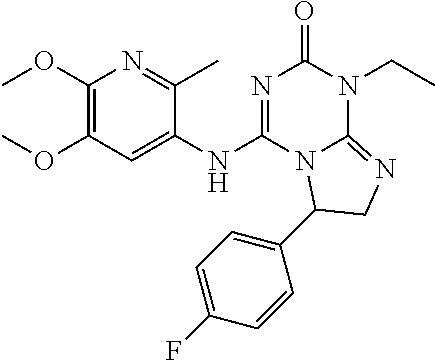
C1(OC)=C(OC)C=C(NC2=NC(=O)N(CC)C3=NCC(C4=CC=C(F)C=C4)N23)C(C)=N1
